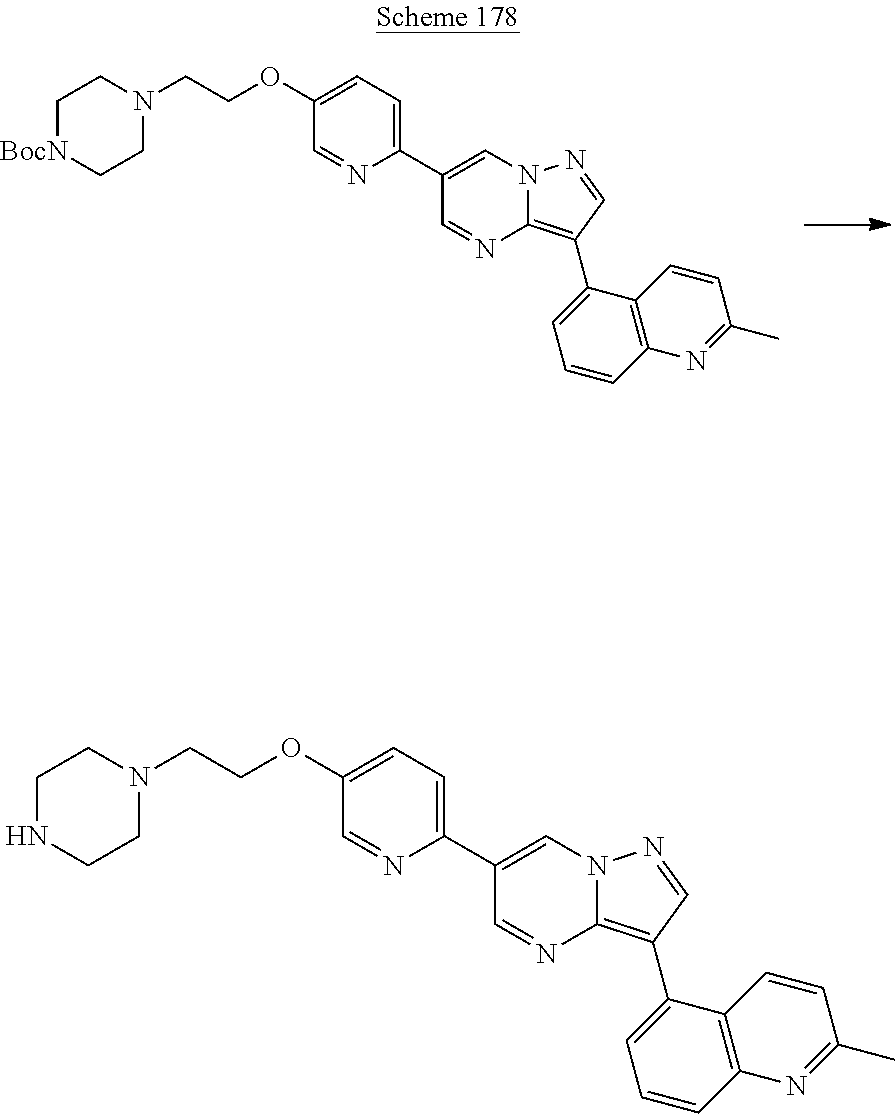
C1[BocN]CCN(CCOC2=CC=C(C3=CN4C(=C(C5=CC=CC6=C5C=CC(C)=N6)C=N4)N=C3)N=C2)C1.C1NCCN(CCOC2=CC=C(C3=CN4C(=C(C5=CC=CC6=C5C=CC(C)=N6)C=N4)N=C3)N=C2)C1
